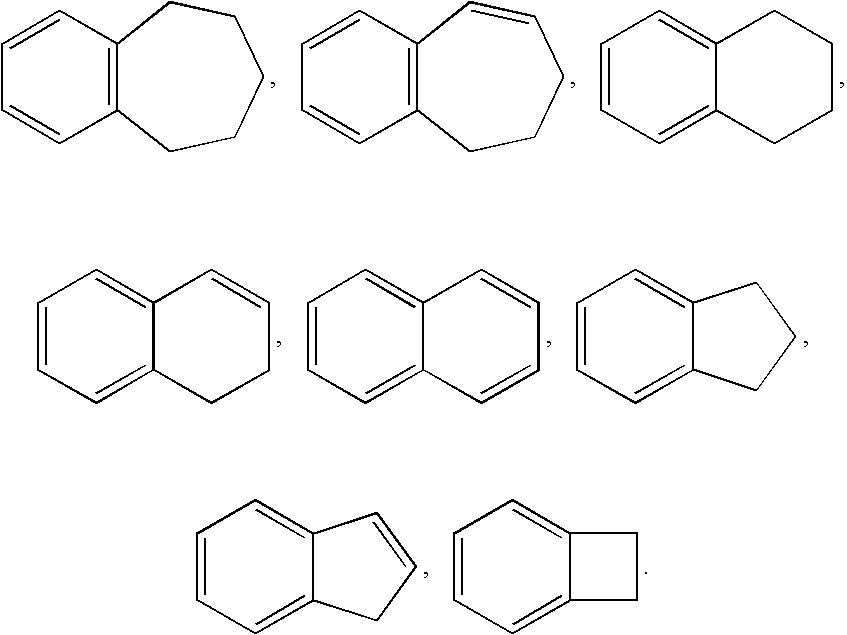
C1=CC2=C(C=C1)CCCCC2.C1=CC2=C(C=C1)C=CCCC2.C1=CC=C2C(=C1)CCCC2.C1=CC=C2C(=C1)CCC=C2.C1=CC=C2C(=C1)C=CC=C2.C1=CC=C2C(=C1)CCC2.C1=CC=C2C(=C1)CC=C2.C1=CC=C2C(=C1)CC2
